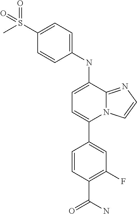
C1(C2=CC(F)=C(C(N)=O)C=C2)=CC=C(NC2=CC=C(S(C)(=O)=O)C=C2)C2=NC=CN12
